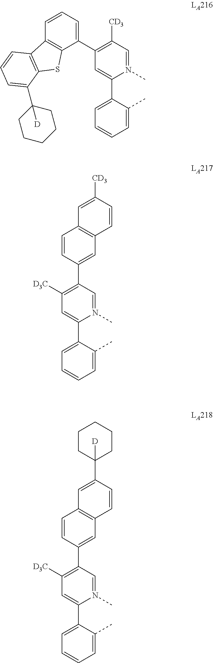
C1=C(C)C(C2=CC(C3=CC=CC4=C3SC3=C4C=CC=C3C3([D])CCCCC3)=C([CD3])C=N2C)=CC=C1.C1=C(C)C(C2=CC([D3C])=C(C3=CC4=C(C=C3)C=C([CD3])C=C4)C=N2C)=CC=C1.C1=C(C)C(C2=CC([D3C])=C(C3=CC4=C(C=C3)C=C(C3([D])CCCCC3)C=C4)C=N2C)=CC=C1
